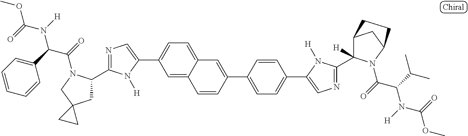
C1=C2C(=CC=C1C1=CN=C(C3CC4(CN3C(=O)C(C3=CC=CC=C3)N([H])C(=O)OC)CC4)N1[H])C=C(C1=CC=C(C3=CN=C(C4([H])C5CC(N4C(=O)C(C(C)C)N([H])C(=O)OC)CC5)N3[H])C=C1)C=C2
